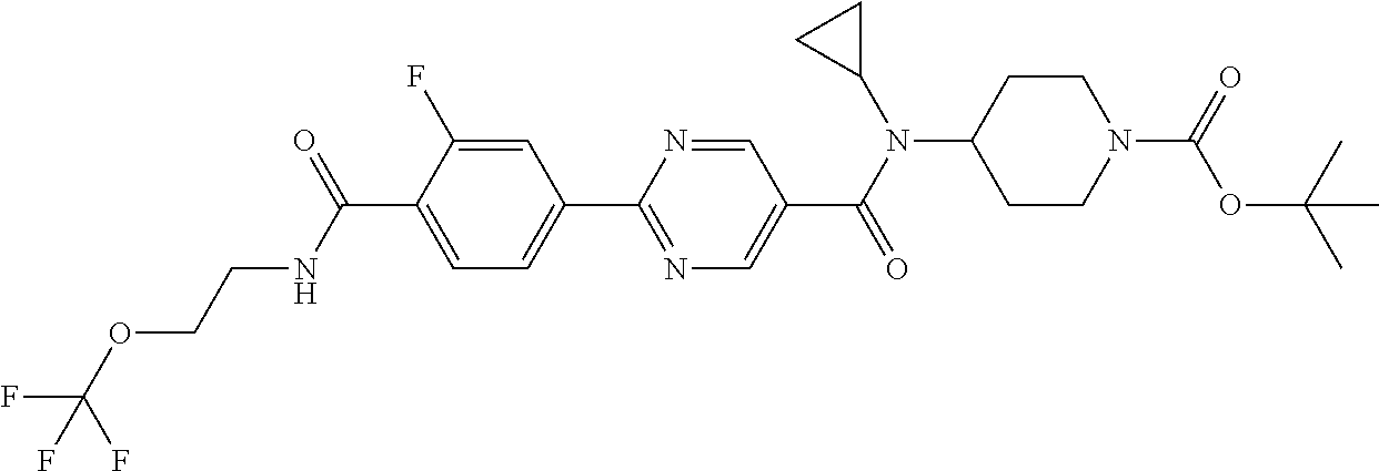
C1(C(NCCOC(F)(F)F)=O)=CC=C(C2=NC=C(C(N(C3CC3)C3CCN(C(=O)OC(C)(C)C)CC3)=O)C=N2)C=C1F
